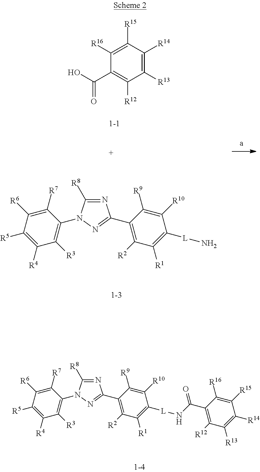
C1([R13])=C([R14])C([R15])=C([R16])C(C(O)=O)=C1[R12].N1=C([R8])N(C2=C([R3])C([R4])=C([R5])C([R6])=C2[R7])N=C1C1=C([R2])C([R1])=C([L]N)C([R10])=C1[R9].N1=C([R8])N(C2=C([R3])C([R4])=C([R5])C([R6])=C2[R7])N=C1C1=C([R2])C([R1])=C([L]NC(C2=C([R12])C([R13])=C([R14])C([R15])=C2[R16])=O)C([R10])=C1[R9]
